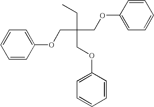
C1=CC(OCC(COC2=CC=CC=C2)(CC)COC2=CC=CC=C2)=CC=C1
